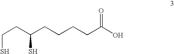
C(CC(CCCCC(O)=O)S)S
